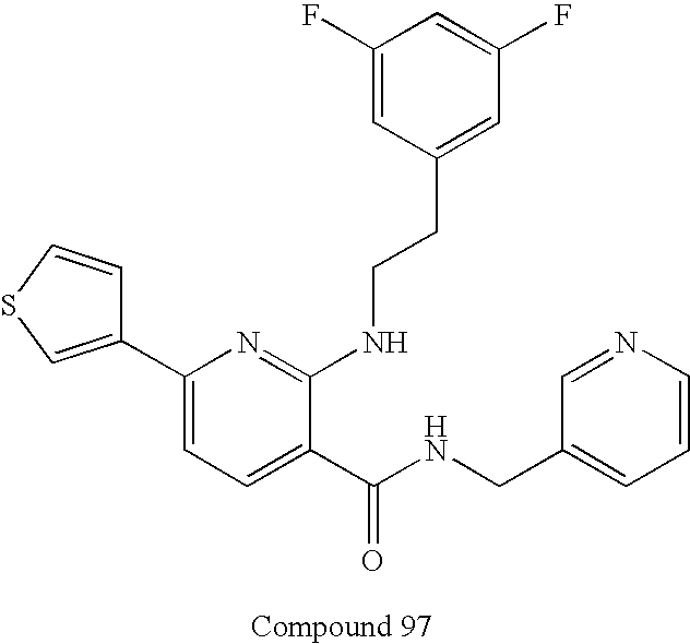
C1(C2=CC=C(C(NCC3=CC=CN=C3)=O)C(NCCC3=CC(F)=CC(F)=C3)=N2)=CSC=C1
